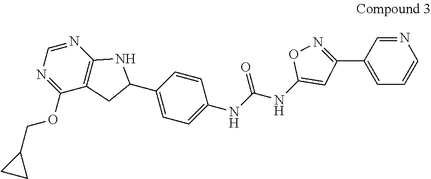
C1(C2=CC=CN=C2)=NOC(NC(=O)NC2=CC=C(C3NC4=C(C3)C(OCC3CC3)=NC=N4)C=C2)=C1
